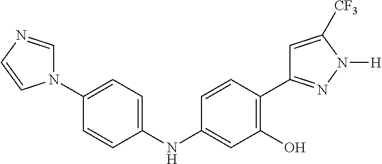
N(C1=CC(O)=C(C2=NN([H])C([CF3])=C2)C=C1)C1=CC=C(N2C=NC=C2)C=C1
